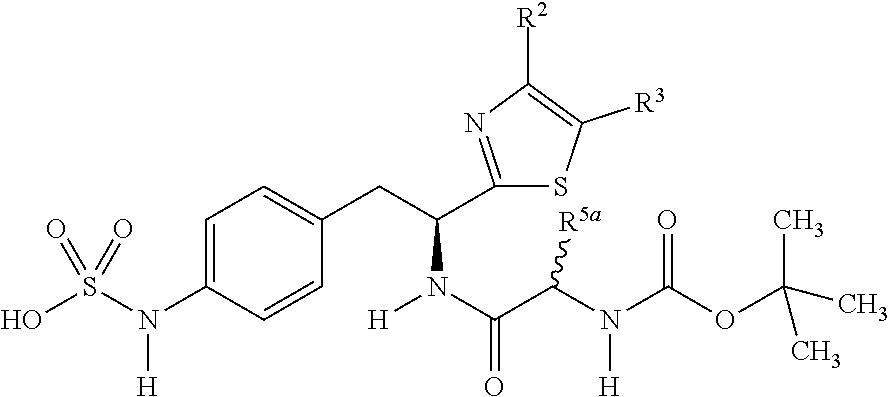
C1=C(N(S(O)(=O)=O)[H])C=CC(CC(N(C(C(N([H])C(=O)OC(C)(C)C)[R5a])=O)[H])C2=NC([R2])=C([R3])S2)=C1
